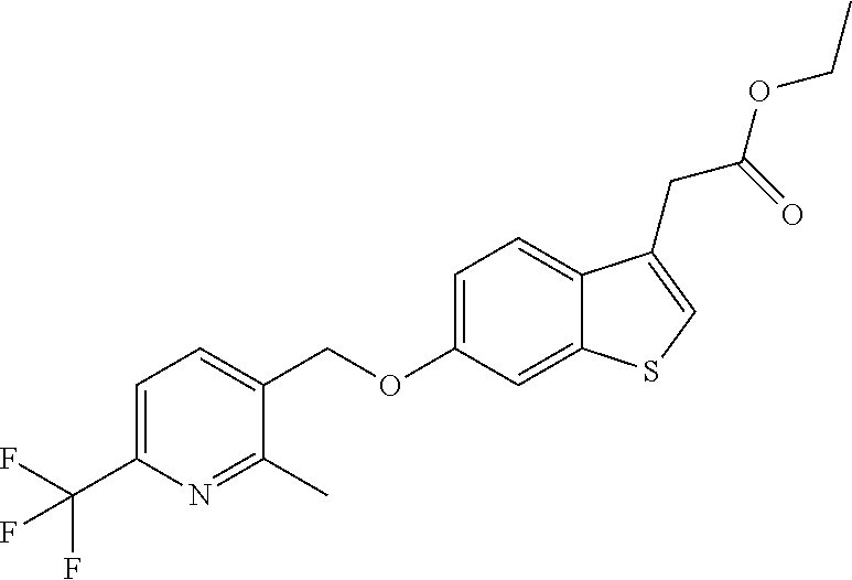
C(OC1=CC=C2C(=C1)SC=C2CC(OCC)=O)C1=CC=C(C(F)(F)F)N=C1C
